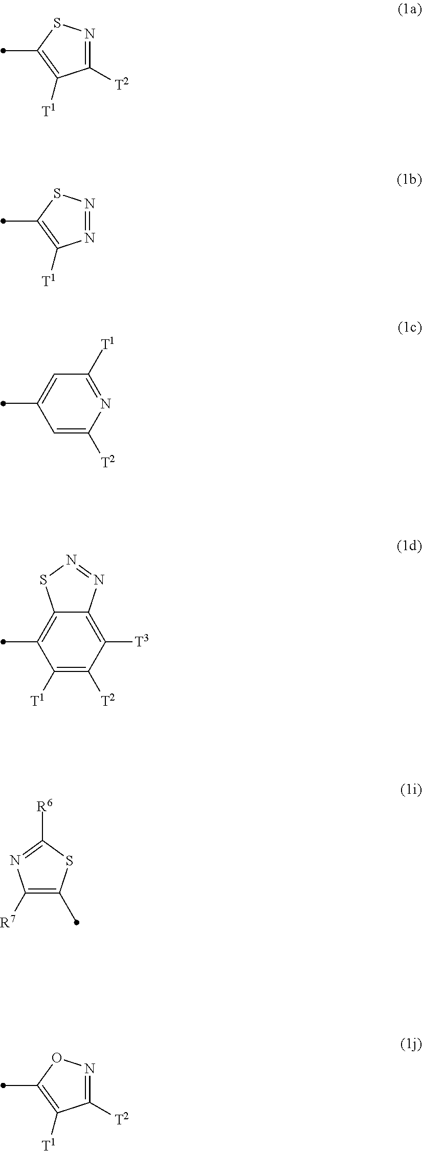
C1([T2])=NSC(C)=C1[T1].N1=NSC(C)=C1[T1].C1=C([T2])N=C([T1])C=C1C.C1([T1])=C([T2])C([T3])=C2C(=C1C)SN=N2.C1([R7])=C(C)SC([R6])=N1.C1([T2])=NOC(C)=C1[T1]
